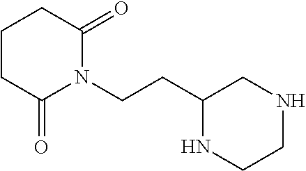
C1CC(=O)N(CCC2NCCNC2)C(=O)C1
